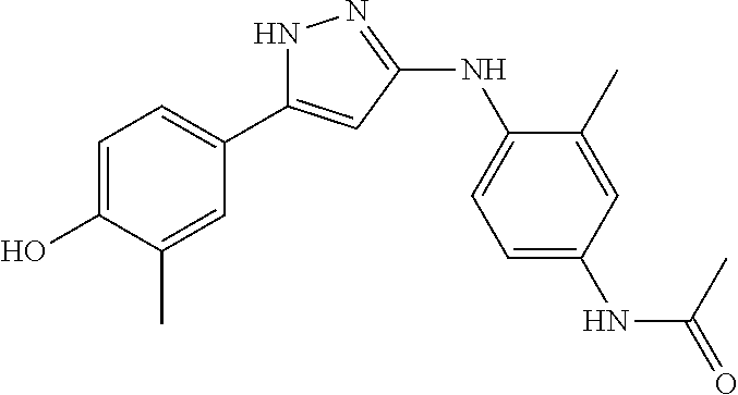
C1=C(O)C(C)=CC(C2=CC(NC3=CC=C(NC(=O)C)C=C3C)=NN2)=C1
